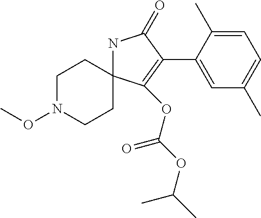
N1C2(C(OC(OC(C)C)=O)=C(C3=CC(C)=CC=C3C)C1=O)CCN(OC)CC2
